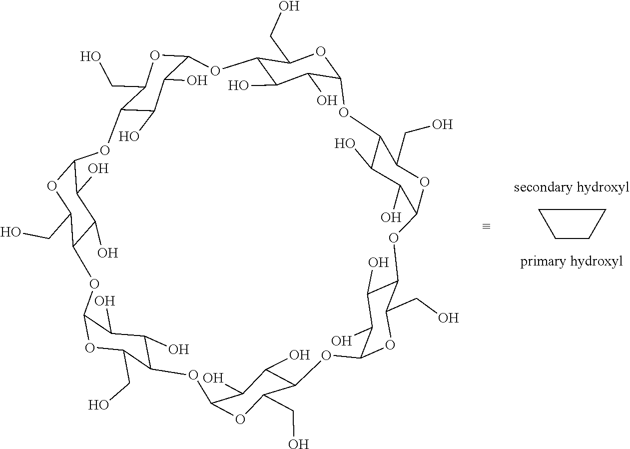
C1CCC1.C12C(O)C(O)C(OC1CO)OC1C(O)C(O)C(OC1CO)OC1C(O)C(O)C(OC1CO)OC1C(O)C(O)C(OC1CO)OC1C(O)C(O)C(OC1CO)OC1C(O)C(O)C(OC1CO)OC1C(O)C(O)C(O2)OC1CO
